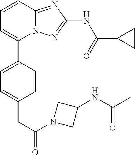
C1=CC2=NC(NC(=O)C3CC3)=NN2C(C2=CC=C(CC(=O)N3CC(NC(C)=O)C3)C=C2)=C1
